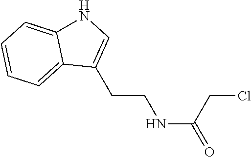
C1(CCNC(=O)CCl)=CNC2=CC=CC=C12
